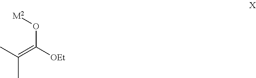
CC(=C([OEt])O[M2])C
